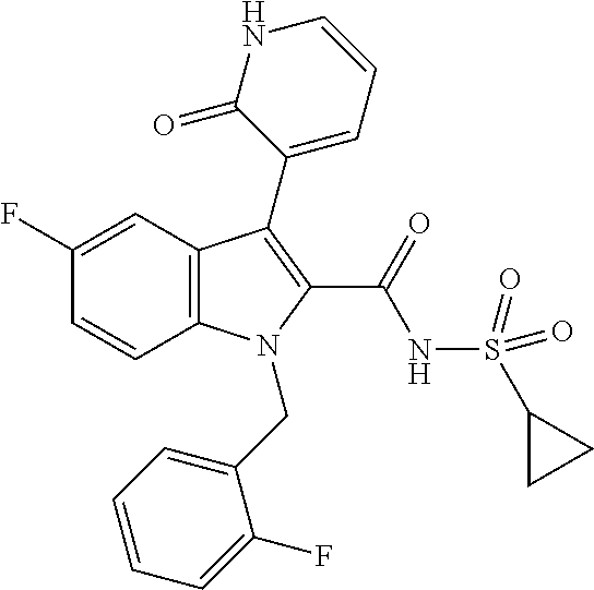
C1(F)=CC2=C(C=C1)N(CC1=CC=CC=C1F)C(C(NS(C1CC1)(=O)=O)=O)=C2C1=CC=CNC1=O
